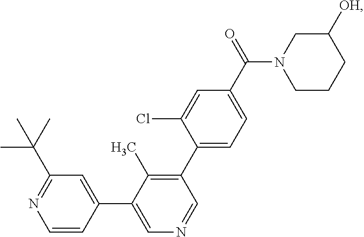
C1=CC(C2=CN=CC(C3=CC=C(C(N4CCCC([OH])C4)=O)C=C3Cl)=C2C)=CC(C(C)(C)C)=N1
